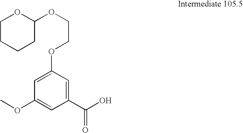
C1CCCC(OCCOC2=CC(OC)=CC(C(O)=O)=C2)O1
